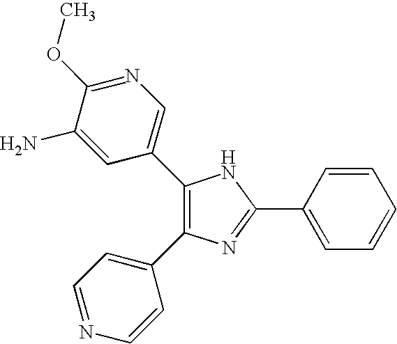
C1(C2=CN=C(OC)C(N)=C2)=C(C2=CC=NC=C2)N=C(C2=CC=CC=C2)N1
